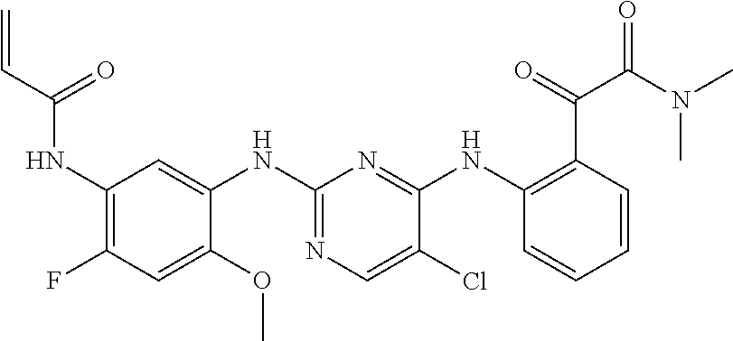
C1(NC(C=C)=O)=C(F)C=C(OC)C(NC2=NC=C(Cl)C(NC3=C(C(=O)C(N(C)C)=O)C=CC=C3)=N2)=C1
